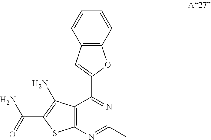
C12=C(N=C(C)N=C1C1=CC3=C(O1)C=CC=C3)SC(C(=O)N)=C2N
